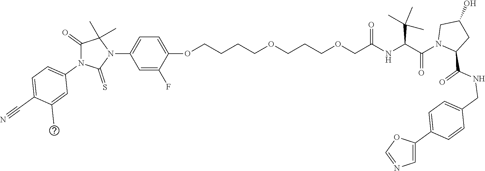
C(COCCCOCCCCOC1=CC=C(N2C(C)(C)C(=O)N(C3=CC=C(C#N)C(C)=C3)C2=S)C=C1F)(NC(C(N1CC(O)CC1C(NCC1=CC=C(C2=CN=CO2)C=C1)=O)=O)C(C)(C)C)=O
